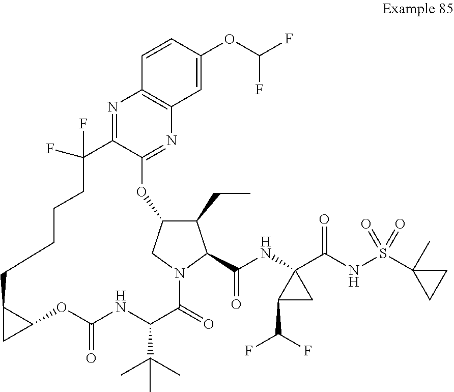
C1=CC(OC(F)F)=CC2=C1N=C1C(=N2)OC2C(CC)C(C(NC3(C(NS(C4(C)CC4)(=O)=O)=O)C(C(F)F)C3)=O)N(C2)C(=O)C(C(C)(C)C)NC(=O)OC2C(CCCCC1(F)F)C2
